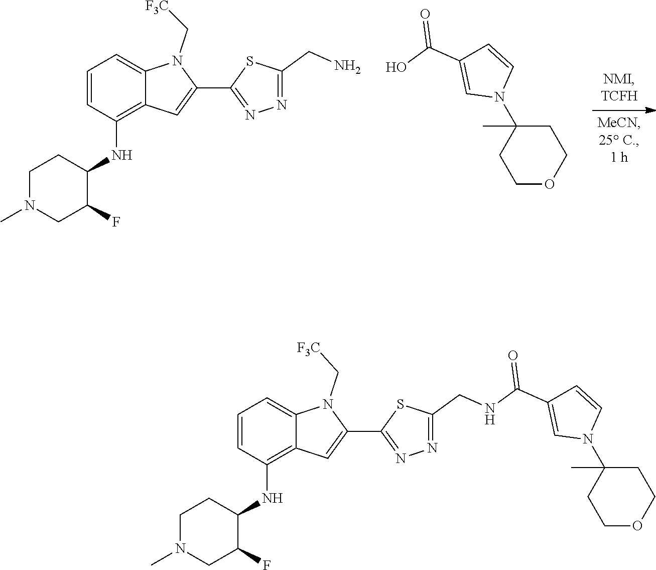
C1=C2C(=C(NC3C(F)CN(C)CC3)C=C1)C=C(C1=NN=C(CN)S1)N2C[F3C].C(C1=CN(C2(C)CCOCC2)C=C1)(O)=O.C(C1=CN(C2(C)CCOCC2)C=C1)(=O)NCC1=NN=C(C2=CC3=C(NC4C(F)CN(C)CC4)C=CC=C3N2C[F3C])S1
